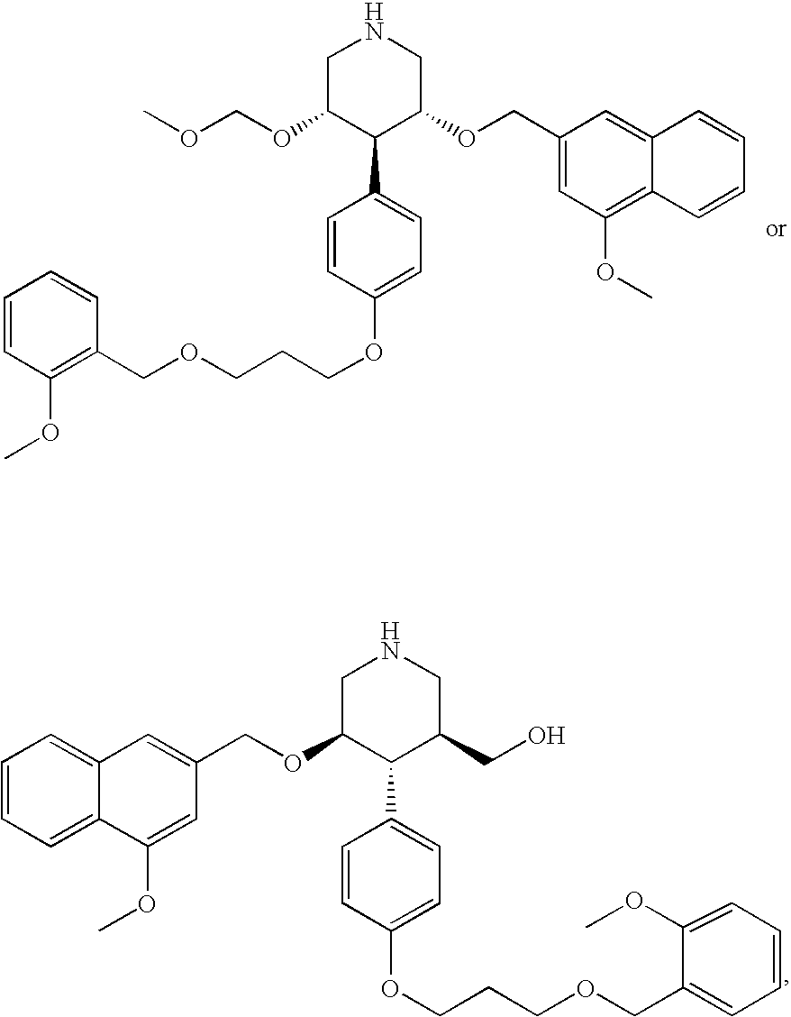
C1=CC(OC)=C(COCCCOC2=CC=C(C3C(OCC4=CC(OC)=C5C(=C4)C=CC=C5)CNCC3OCOC)C=C2)C=C1.C1=CC=C(COCCCOC2=CC=C(C3C(OCC4=CC5=CC=CC=C5C(OC)=C4)CNCC3CO)C=C2)C(OC)=C1
